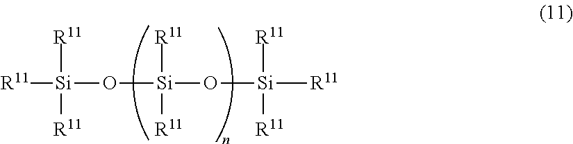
[Si]([R11])([R11])([R11])O[Si](O[Si]([R11])([R11])[R11])([R11])[R11]
